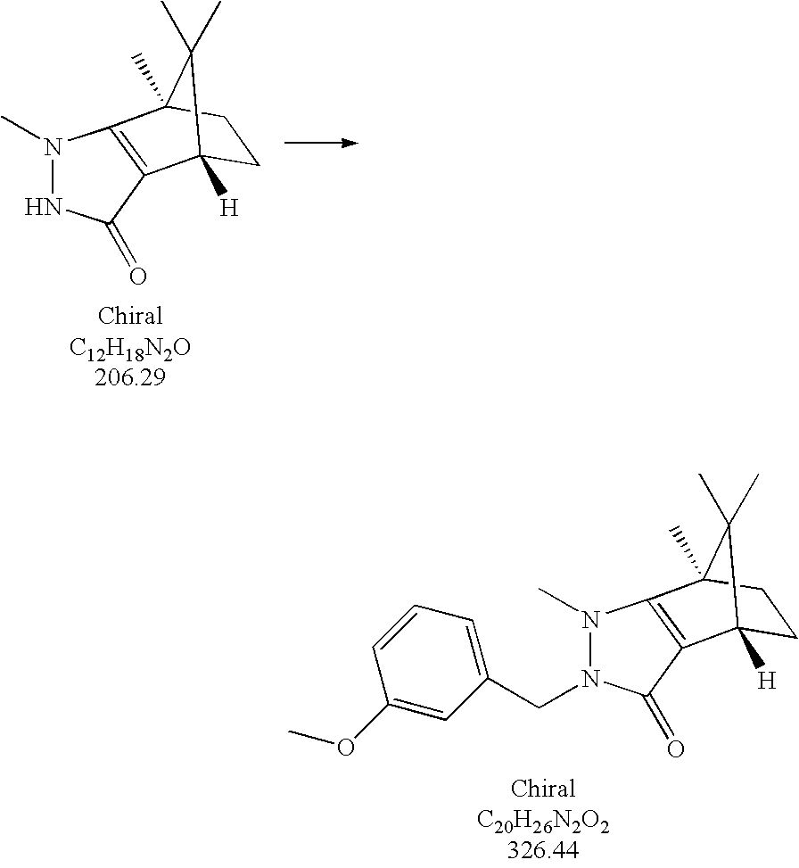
N1(C)NC(=O)C2=C1C1(C)CCC2([H])C1(C)C.N1(C)N(CC2=CC=CC(OC)=C2)C(=O)C2=C1C1(C)CCC2([H])C1(C)C
